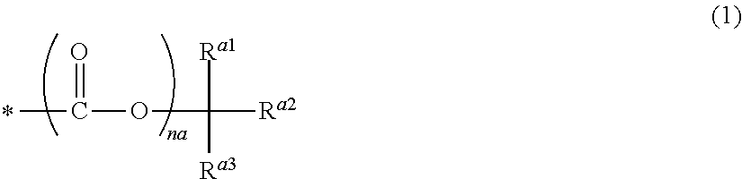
CC(OC([Ra1])([Ra3])[Ra2])=O
